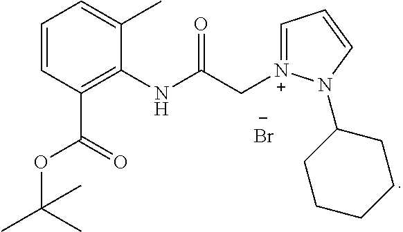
C1=CC(C(OC(C)(C)C)=O)=C(NC(C[N+]2=CC=CN2C2CCCCC2)=O)C(C)=C1.[Br-]
